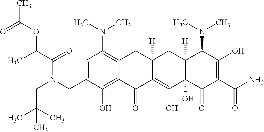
C1=C(CN(CC(C)(C)C)C(C(C)OC(C)=O)=O)C(O)=C2C(=C1N(C)C)CC1([H])C(=C(O)C3(O)C([H])(C1)C(N(C)C)C(O)=C(C(N)=O)C3=O)C2=O
